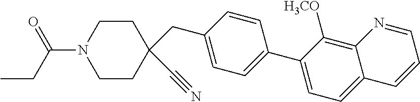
C1N(C(=O)CC)CCC(C#N)(CC2=CC=C(C3=CC=C4C(=C3[H3CO])N=CC=C4)C=C2)C1
